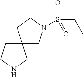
C1N(S(CC)(=O)=O)CCC12CCNC2
